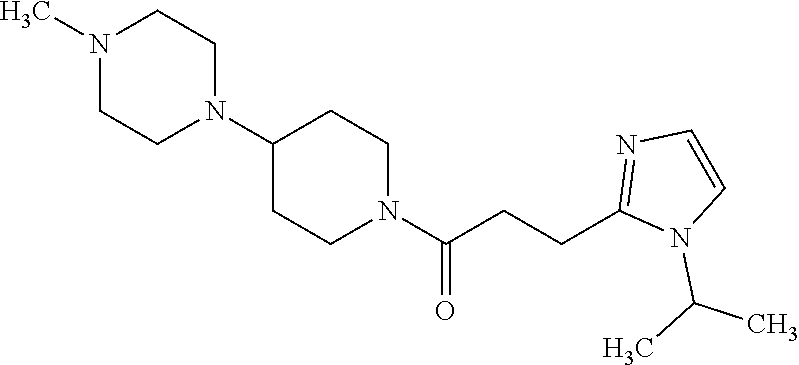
C1(N2CCN(C)CC2)CCN(C(CCC2=NC=CN2C(C)C)=O)CC1
